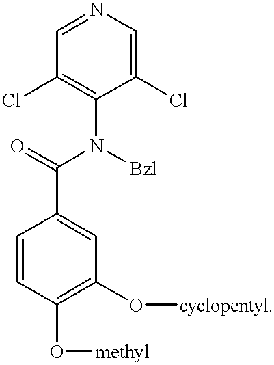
C1=CC(O[methyl])=C(O[cyclopentyl])C=C1C(=O)N([Bzl])C1=C(Cl)C=NC=C1Cl
